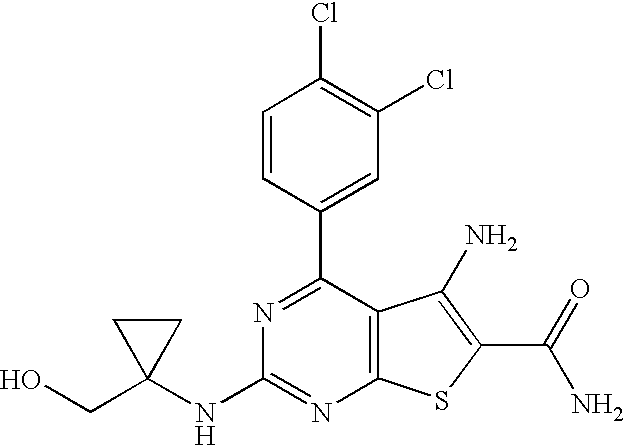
N1=C(C2=CC(Cl)=C(Cl)C=C2)C2=C(N=C1NC1(CO)CC1)SC(C(N)=O)=C2N
